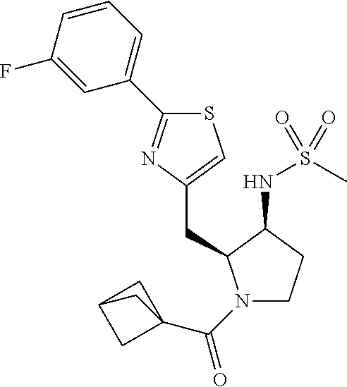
N1(C(=O)C23CC(C2)C3)CCC(NS(C)(=O)=O)C1CC1=CSC(C2=CC=CC(F)=C2)=N1
